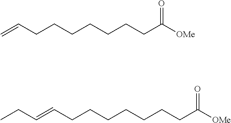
C=CCCCCCCCC([OMe])=O.C(=CCCCCCCCC([OMe])=O)CC
